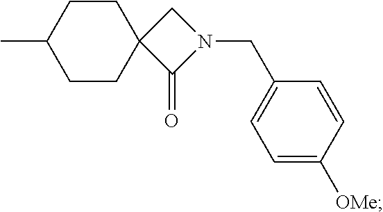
C1(C)CCC2(CC1)C(=O)N(CC1=CC=C([OMe])C=C1)C2
